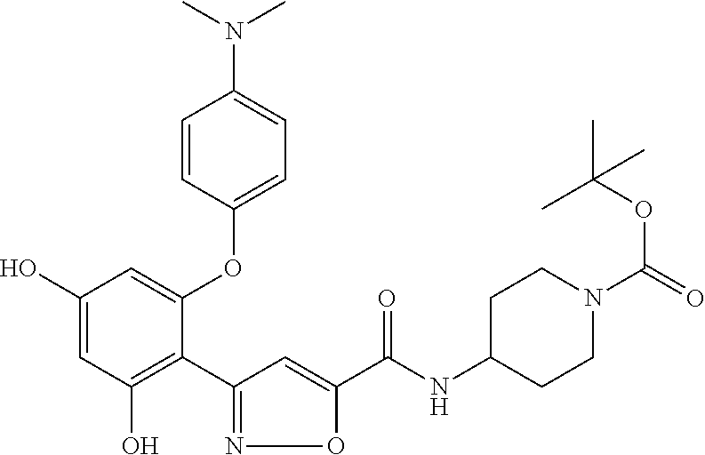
C1(O)=CC(O)=C(C2=NOC(C(NC3CCN(C(OC(C)(C)C)=O)CC3)=O)=C2)C(OC2=CC=C(N(C)C)C=C2)=C1
